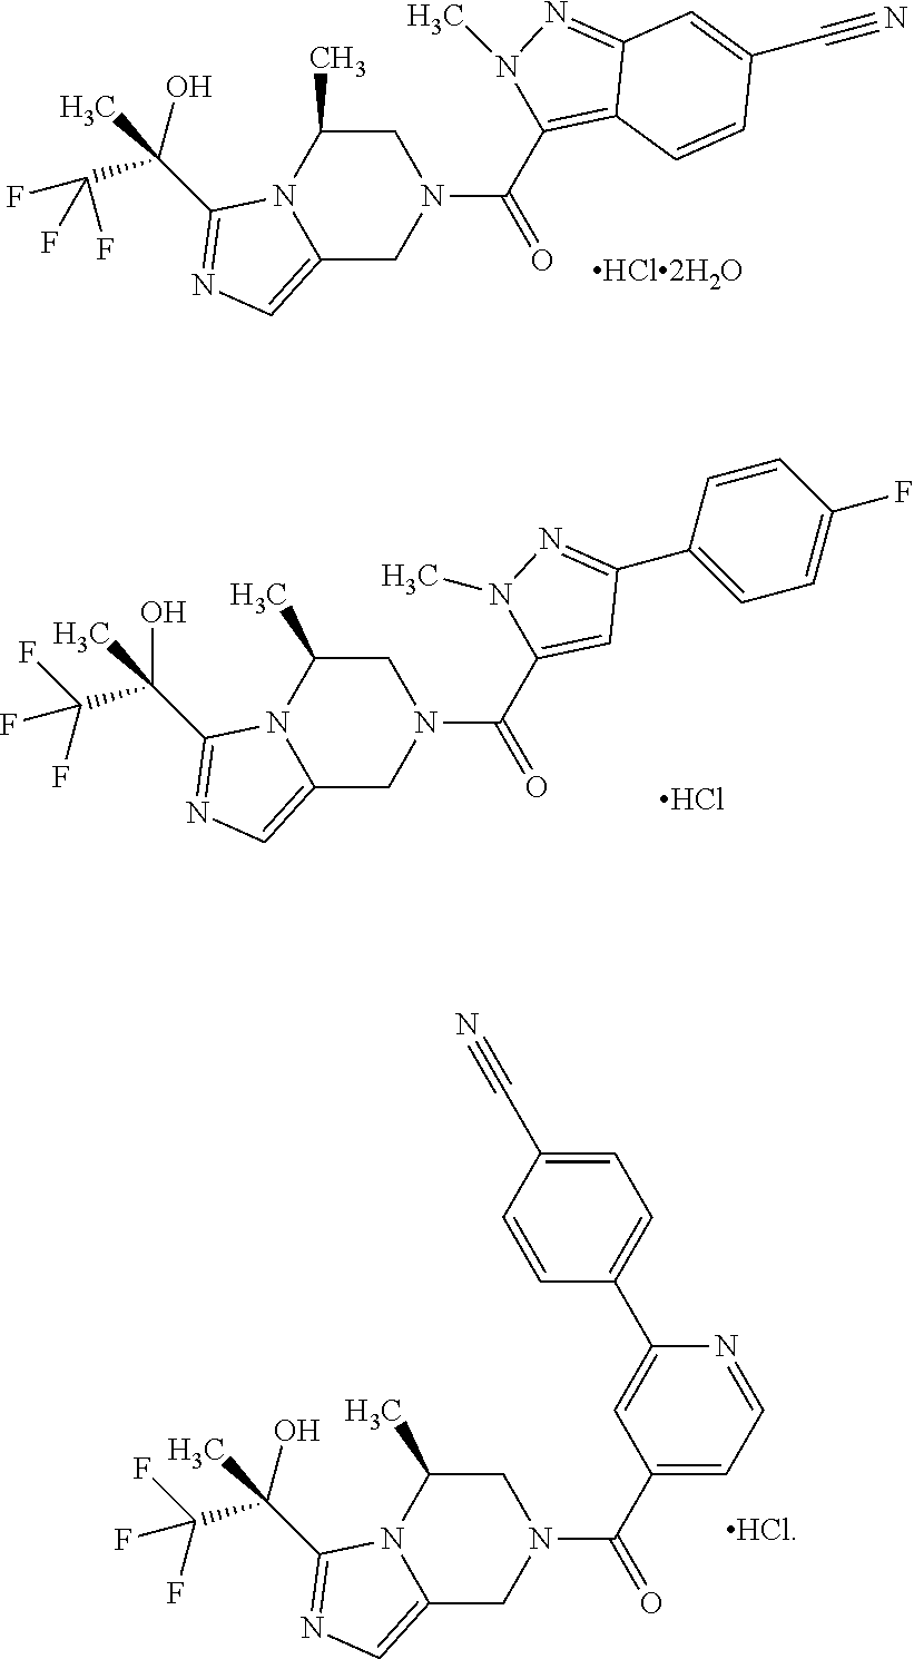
N1(C(=O)C2=C3C(=NN2C)C=C(C#N)C=C3)CC(C)N2C(=CN=C2C(O)(C(F)(F)F)C)C1.N1(C(=O)C2=CC(C3=CC=C(F)C=C3)=NN2C)CC(C)N2C(=CN=C2C(O)(C(F)(F)F)C)C1.Cl.[HCl].N1(C(=O)C2=CC=NC(C3=CC=C(C#N)C=C3)=C2)CC(C)N2C(=CN=C2C(O)(C(F)(F)F)C)C1
